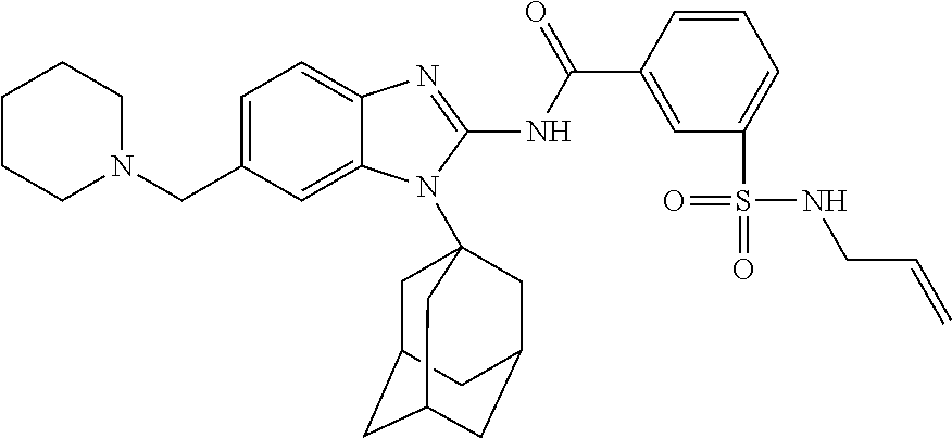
C1=C(CN2CCCCC2)C=C2C(=C1)N=C(NC(C1=CC(S(=O)(NCC=C)=O)=CC=C1)=O)N2C12CC3CC(CC(C1)C3)C2
